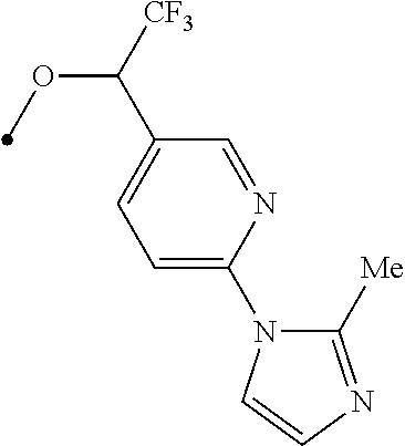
C1=C(N2C([Me])=NC=C2)N=CC(C([CF3])OC)=C1
